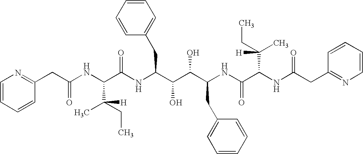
C1=CC=CC(CC(NC(C(NC(C(C(C(NC(C(NC(CC2=NC=CC=C2)=O)C(CC)(C)[H])=O)CC2=CC=CC=C2)O)O)CC2=CC=CC=C2)=O)C(C)(CC)[H])=O)=N1
